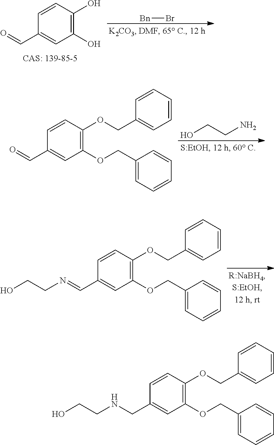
C1(O)=C(O)C=CC(C=O)=C1.[Bn]Br.C1(OCC2=CC=CC=C2)=C(OCC2=CC=CC=C2)C=CC(C=O)=C1.OCCN.C1(OCC2=CC=CC=C2)=C(OCC2=CC=CC=C2)C=CC(C=NCCO)=C1.C1(OCC2=CC=CC=C2)=C(OCC2=CC=CC=C2)C=CC(CNCCO)=C1
